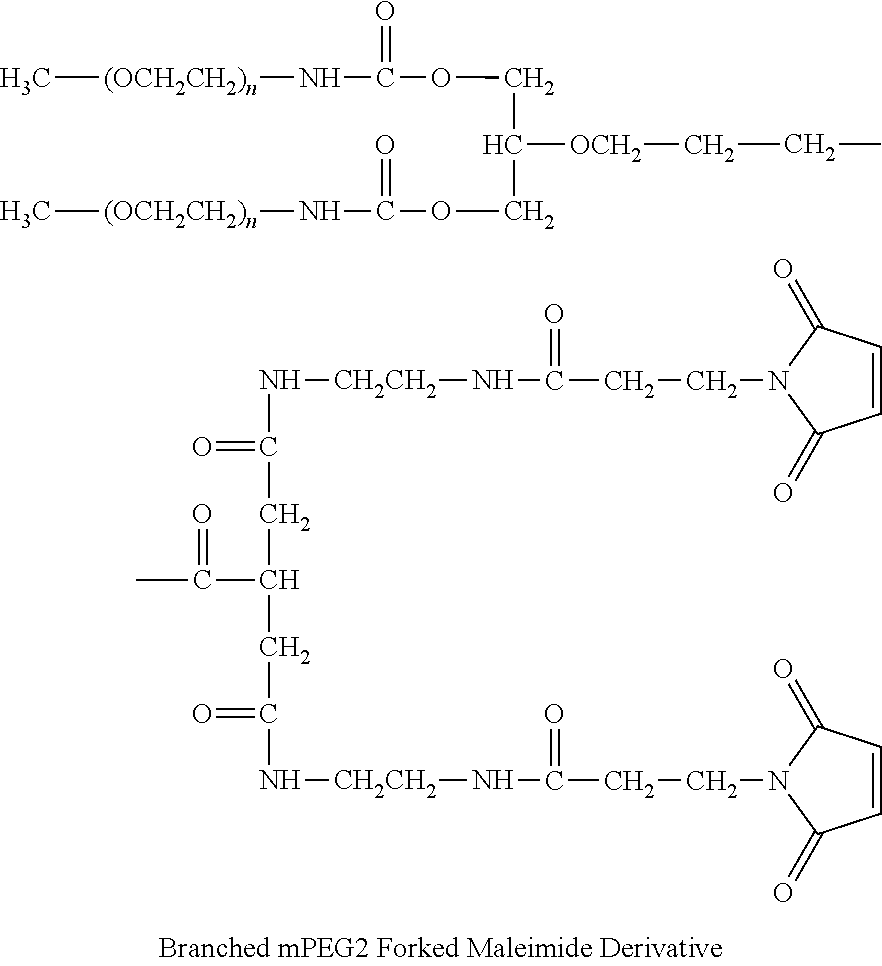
C(=O)(C(CC(N[CH2CH2]NC(CCN1C(=O)C=CC1=O)=O)=O)CC(=O)N[CH2CH2]NC(CCN1C(=O)C=CC1=O)=O)C.C[(OCH2CH2)n]NC(OCC([OCH2]CCC)COC(N[(OCH2CH2)n]C)=O)=O
